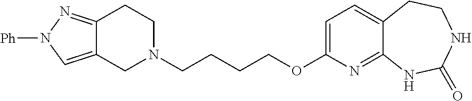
C12=CN([Ph])N=C1CCN(CCCCOC1=CC=C3C(=N1)NC(=O)NCC3)C2
